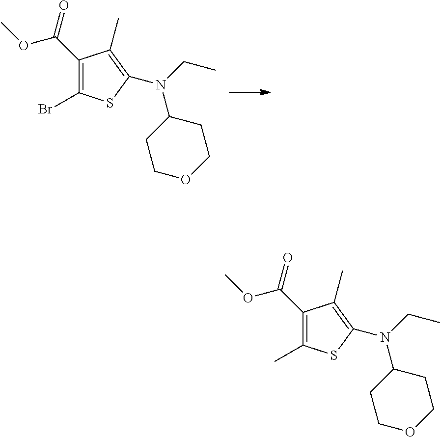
C1(C(=O)OC)=C(Br)SC(N(CC)C2CCOCC2)=C1C.C1(C(=O)OC)=C(C)SC(N(CC)C2CCOCC2)=C1C
